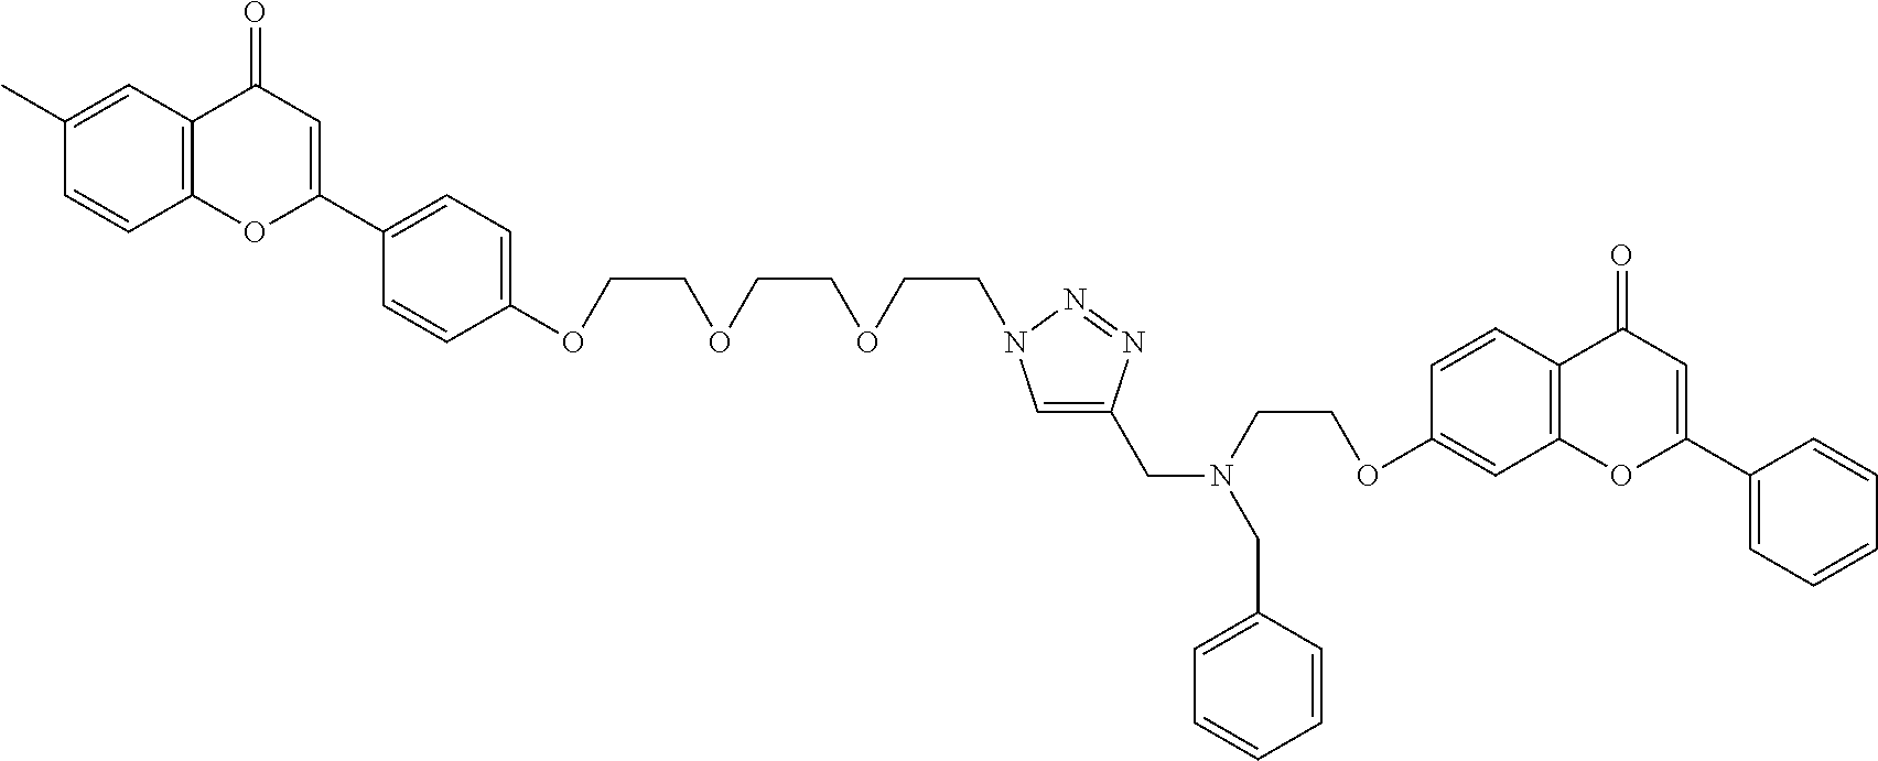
C(C1=CN(CCOCCOCCOC2=CC=C(C3=CC(=O)C4=C(O3)C=CC(C)=C4)C=C2)N=N1)N(CC1=CC=CC=C1)CCOC1=CC2=C(C=C1)C(=O)C=C(C1=CC=CC=C1)O2
